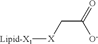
C(C(=O)[O-])[X][Lipid-X1]
